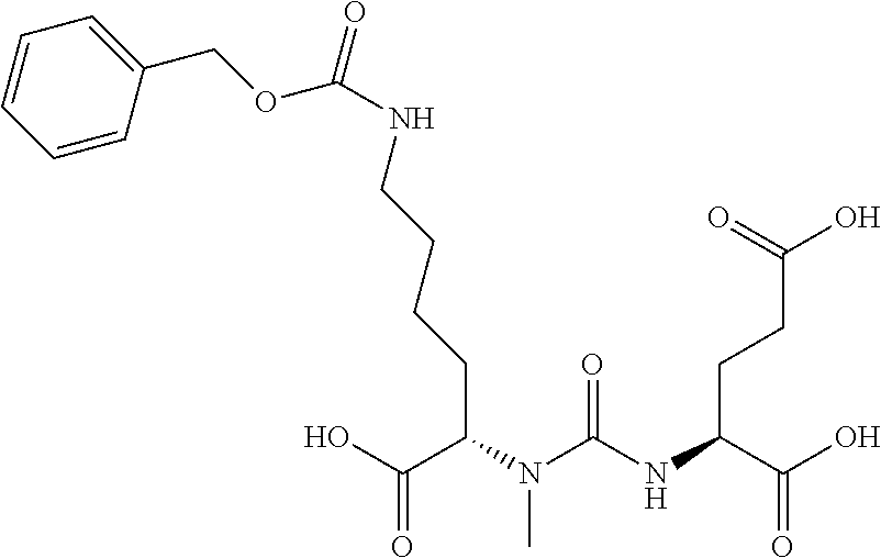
OC(C(N(C(NC(C(=O)O)CCC(O)=O)=O)C)CCCCNC(=O)OCC1=CC=CC=C1)=O
